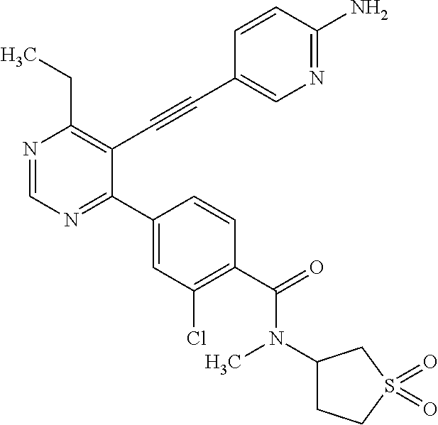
N1=CN=C(C2=CC(Cl)=C(C(=O)N(C)C3CCS(=O)(=O)C3)C=C2)C(C#CC2=CN=C(N)C=C2)=C1CC
